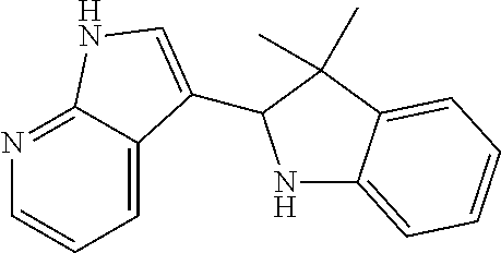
N1=C2C(=CC=C1)C(C1NC3=CC=CC=C3C1(C)C)=CN2
